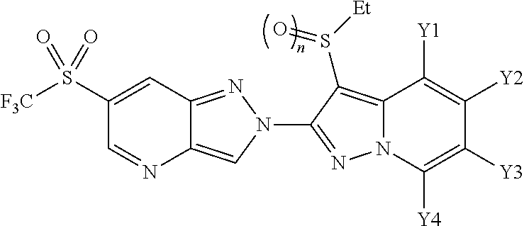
C1(S([F3C])(=O)=O)=CC2=NN(C3=NN4C(=C3S([Et])=O)C([Y1])=C([Y2])C([Y3])=C4[Y4])C=C2N=C1
